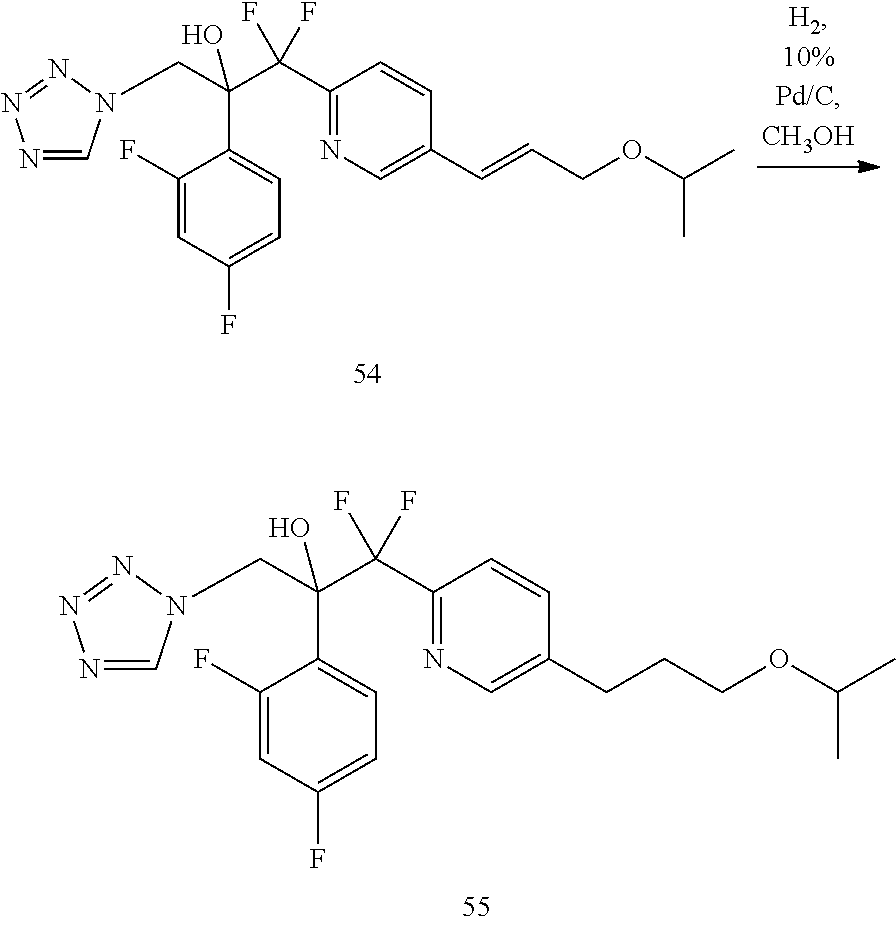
C1(F)=CC(F)=CC=C1C(CN1C=NN=N1)(C(C1=NC=C(C=CCOC(C)C)C=C1)(F)F)O.C1(F)=CC(F)=CC=C1C(CN1C=NN=N1)(C(C1=NC=C(CCCOC(C)C)C=C1)(F)F)O
